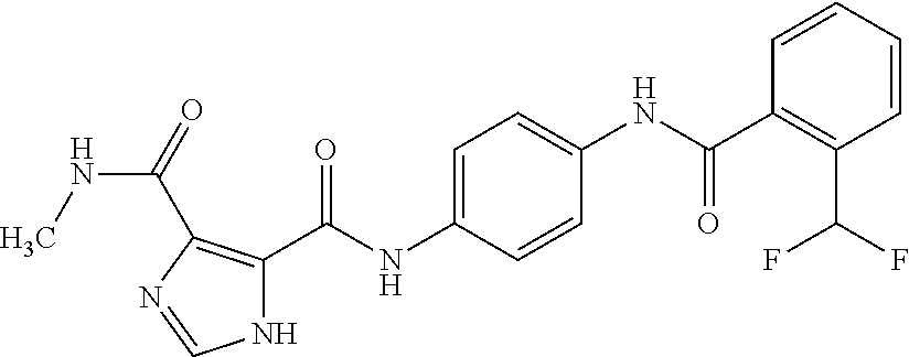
C1=CC=CC(C(NC2=CC=C(NC(C3=C(C(NC)=O)N=CN3)=O)C=C2)=O)=C1C(F)F
